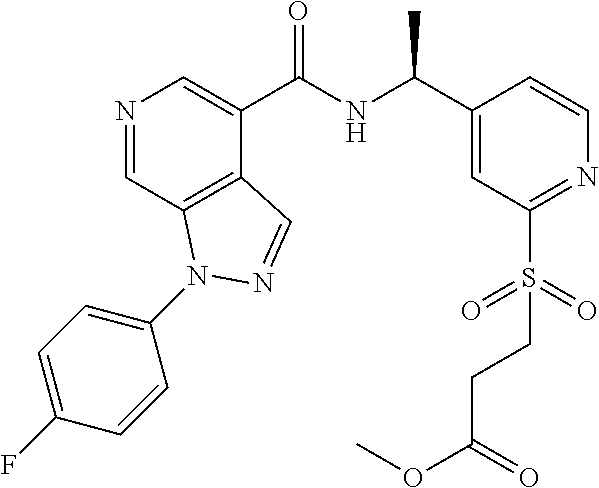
N1=CC2=C(C(C(NC(C3=CC(S(=O)(=O)CCC(OC)=O)=NC=C3)C)=O)=C1)C=NN2C1=CC=C(F)C=C1
